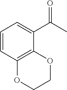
C1=CC2=C(C(C(C)=O)=C1)OCCO2
